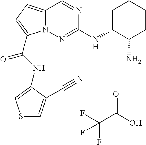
O=C(O)C(F)(F)F.N1=CC2=CC=C(C(NC3=CSC=C3C#N)=O)N2N=C1NC1C(N)CCCC1
